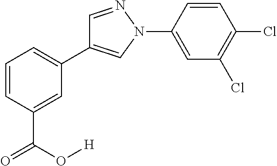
C1=CC=C(C2=CN(C3=CC(Cl)=C(Cl)C=C3)N=C2)C=C1C(=O)O[H]
